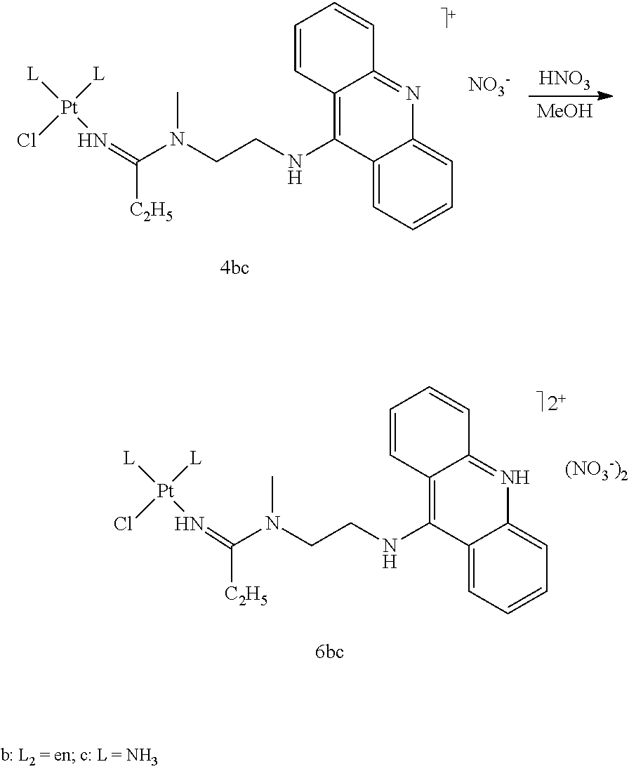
[(NO3-)2].[L][Pt]([L])(Cl)N=C([C2H5])N(CCNC1=C2C(=NC3=CC=CC=C13)C=CC=C2)C.[NO3-].[L][Pt]([L])(Cl)N=C([C2H5])N(CCNC1=C2C(=NC3=CC=CC=C13)C=CC=C2)C.[HNO3].[MeOH]
